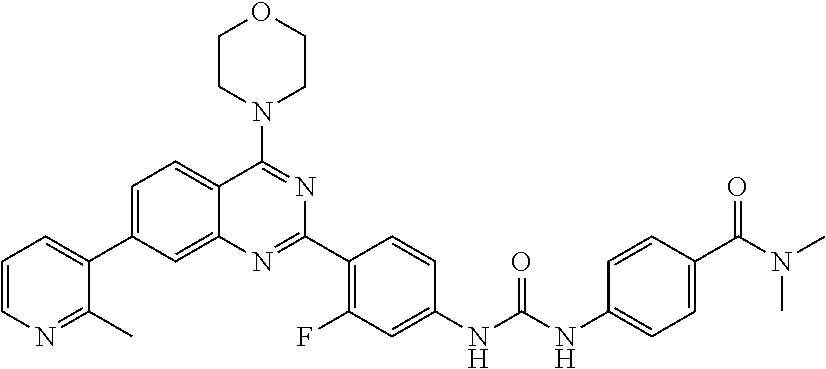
C1=C(C2=CC=CN=C2C)C=C2C(=C1)C(N1CCOCC1)=NC(C1=C(F)C=C(NC(NC3=CC=C(C(N(C)C)=O)C=C3)=O)C=C1)=N2
